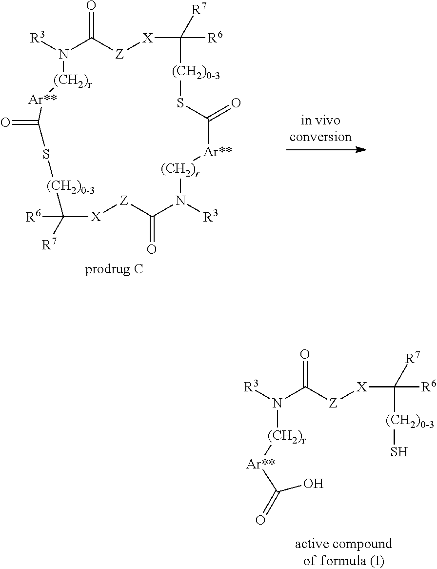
[R3]N1C(=O)[Z][X]C([R6])([R7])[(CH2)0-3]SC(=O)[Ar**][(CH2)r]N([R3])C(=O)[Z][X]C([R7])([R6])[(CH2)0-3]SC(=O)[Ar**][(CH2)r]1.[R3]N(C([Z][X]C([R6])([R7])[(CH2)0-3]S)=O)[(CH2)r][Ar**]C(=O)O
